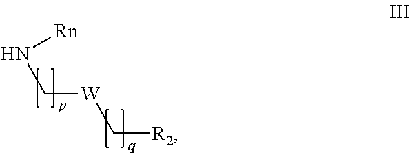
N(C[W]C[R2])[Rn]
